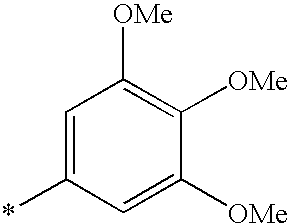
*C1=CC([OMe])=C([OMe])C([OMe])=C1
